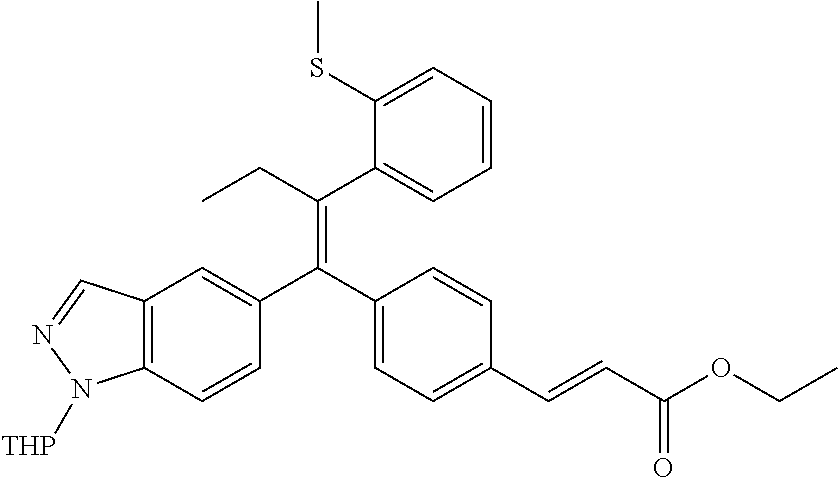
C12=C(C=CC(C(C3=CC=C(C=CC(OCC)=O)C=C3)=C(CC)C3=CC=CC=C3SC)=C1)N([THP])N=C2
